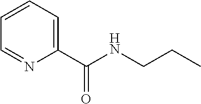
C1=CC=C(C(NCCC)=O)N=C1
